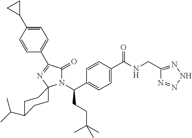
N1(C(C2=CC=C(C(NCC3=NNN=N3)=O)C=C2)CCC(C)(C)C)C(=O)C(C2=CC=C(C3CC3)C=C2)=NC12CCC(C(C)C)CC2
